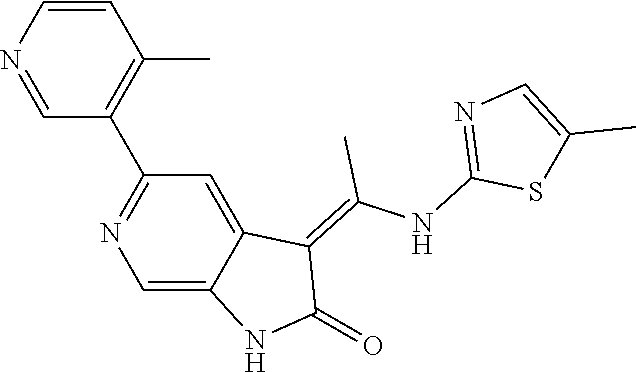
C1=CN=CC(C2=NC=C3C(=C2)C(=C(NC2=NC=C(C)S2)C)C(=O)N3)=C1C
